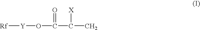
[Rf][Y]OC(C(C)[X])=O
